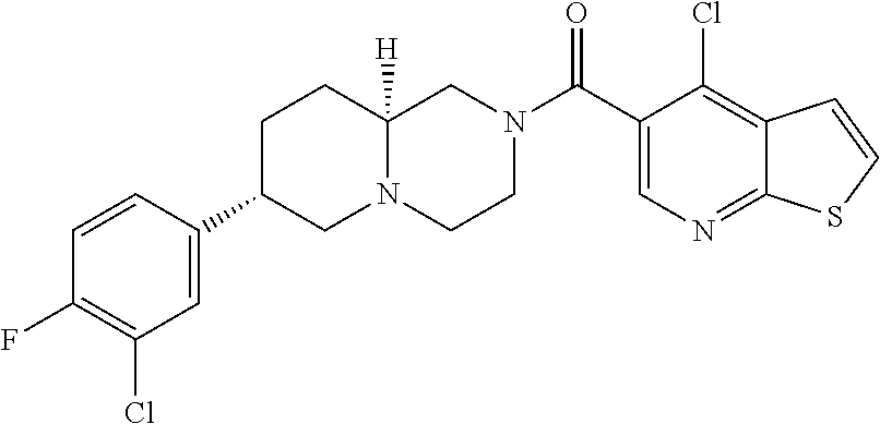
C12=NC=C(C(N3CCN4C([H])(C3)CCC(C3=CC(Cl)=C(F)C=C3)C4)=O)C(Cl)=C1C=CS2
